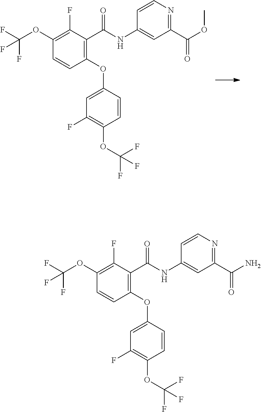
C1(OC2=CC(F)=C(OC(F)(F)F)C=C2)=C(C(NC2=CC(C(OC)=O)=NC=C2)=O)C(F)=C(OC(F)(F)F)C=C1.C1(OC2=CC(F)=C(OC(F)(F)F)C=C2)=C(C(NC2=CC(C(N)=O)=NC=C2)=O)C(F)=C(OC(F)(F)F)C=C1
